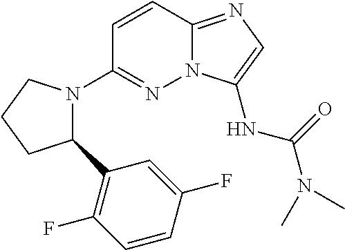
C12=NC=C(NC(=O)N(C)C)N1N=C(N1C(C3=C(F)C=CC(F)=C3)CCC1)C=C2
